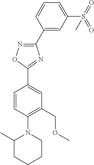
C1(C2=CC(S(=O)(=O)C)=CC=C2)=NOC(C2=CC(COC)=C(N3C(C)CCCC3)C=C2)=N1
